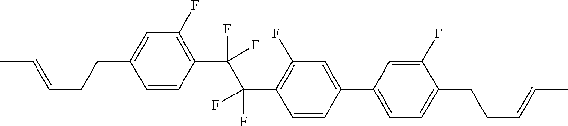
C1=CC(C(C(C2=C(F)C=C(C3=CC=C(CCC=CC)C(F)=C3)C=C2)(F)F)(F)F)=C(F)C=C1CCC=CC
